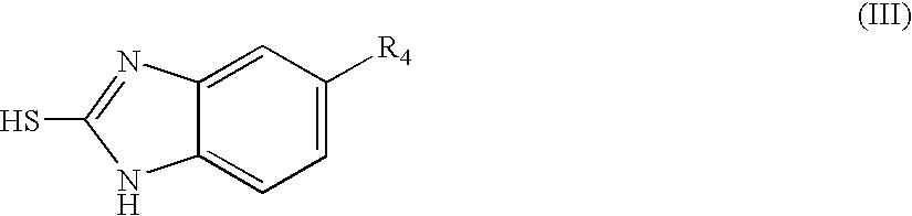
SC1=NC2=CC([R4])=CC=C2N1
